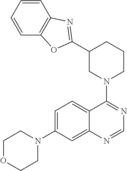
C1OCCN(C2=CC=C3C(=C2)N=CN=C3N2CCCC(C3=NC4=C(C=CC=C4)O3)C2)C1
